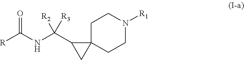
C12(C(C(NC([R])=O)([R3])[R2])C1)CCN([R1])CC2
